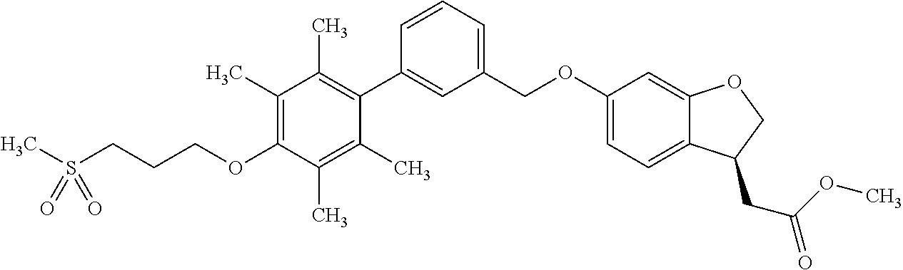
C1=CC(C2=C(C)C(C)=C(OCCCS(C)(=O)=O)C(C)=C2C)=CC(COC2=CC=C3C(=C2)OCC3CC(OC)=O)=C1
